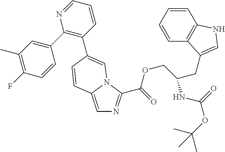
C1(C2=C(C3=CN4C(C(=O)OCC(NC(OC(C)(C)C)=O)CC5=CNC6=C5C=CC=C6)=NC=C4C=C3)C=CC=N2)=CC(C)=C(F)C=C1
